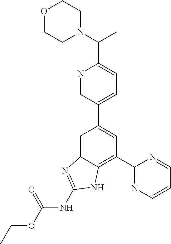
C1=C2C(=C(C3=NC=CC=N3)C=C1C1=CC=C(C(N3CCOCC3)C)N=C1)NC(NC(OCC)=O)=N2
